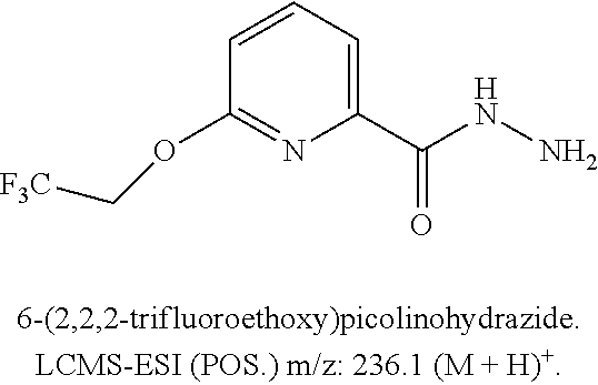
[F3C]COC1=NC(C(NN)=O)=CC=C1
